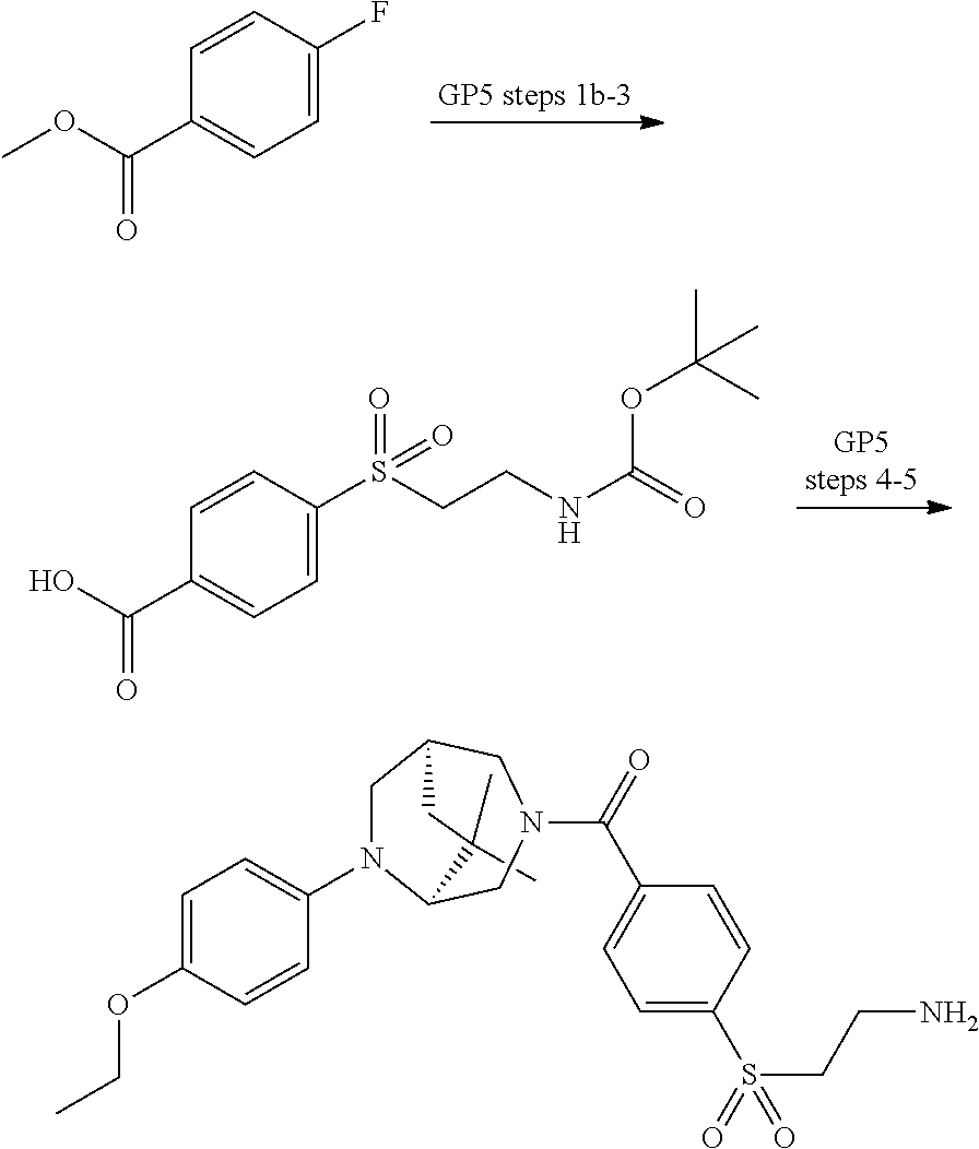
C1(C(OC)=O)=CC=C(F)C=C1.OC(=O)C1=CC=C(S(=O)(=O)CCNC(=O)OC(C)(C)C)C=C1.C1=C(OCC)C=CC(N2CC3CN(C(C4=CC=C(S(CCN)(=O)=O)C=C4)=O)CC2C(C)(C)C3)=C1
